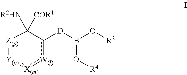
[Z(p)]1:[Y(n)]:[X(m)]:[W(l)]c([D]B(O[R3])O[R4])C1([R2HN])[COR1]
